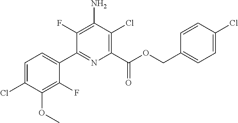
C1(F)=C(N)C(Cl)=C(C(OCC2=CC=C(Cl)C=C2)=O)N=C1C1=CC=C(Cl)C(OC)=C1F
